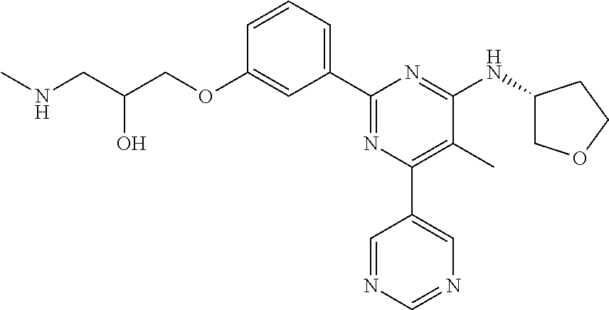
C1=CC=C(C2=NC(C3=CN=CN=C3)=C(C)C(NC3COCC3)=N2)C=C1OCC(CNC)O
